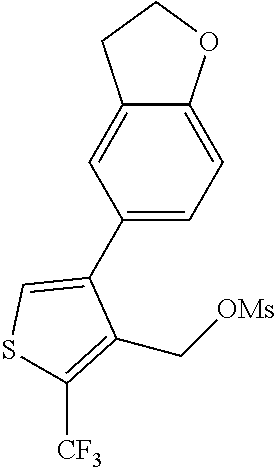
C1(C2=CSC([CF3])=C2C[OMs])=CC=C2C(=C1)CCO2
